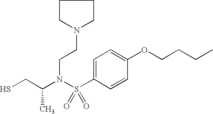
SCC(N(S(=O)(=O)C1=CC=C(OCCCC)C=C1)CCN1CCCC1)C
